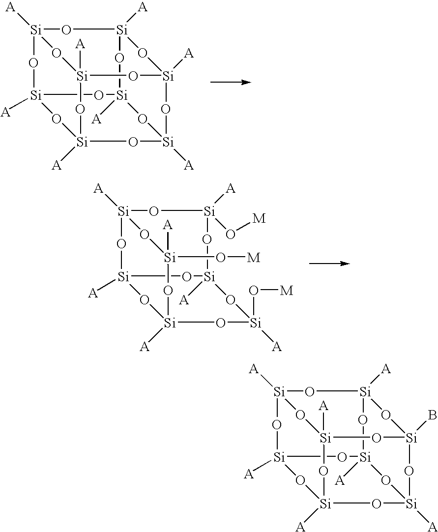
O1[Si]2([A])O[Si]3([A])O[Si]4([A])O[Si]5([A])O[Si]([A])(O[Si]([A])(O4)O2)O[Si]1([A])O[Si]([A])(O5)O3.O1[Si]2([A])O[Si]3([A])O[Si]([A])(O[Si](O[M])([A])O[Si]([A])(O[Si]1([A])O[M])O3)O[Si](O[M])([A])O2.O1[Si]2([A])O[Si]3([A])O[Si]4([A])O[Si]5([A])O[Si](B)(O[Si]([A])(O4)O2)O[Si]1([A])O[Si]([A])(O5)O3
